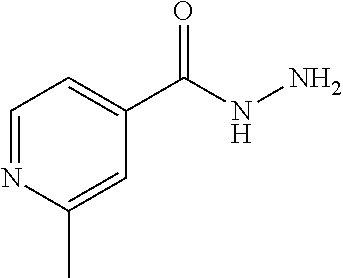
C1=NC(C)=CC(C(NN)=O)=C1
